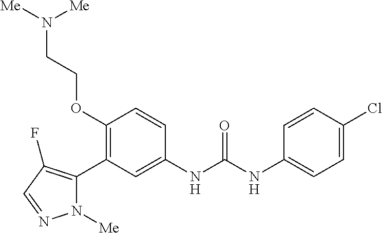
C1(OCCN([Me])[Me])=C(C2=C(F)C=NN2[Me])C=C(NC(=O)NC2=CC=C(Cl)C=C2)C=C1
